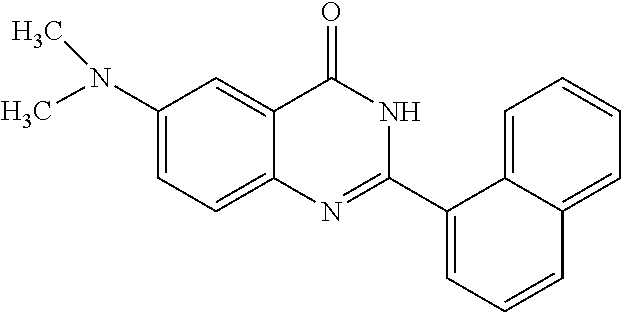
N(C1=CC=C2C(=C1)C(=O)NC(C1=CC=CC3=CC=CC=C13)=N2)(C)C
